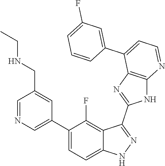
C1=NC=C(C2=CC=C3C(=C2F)C(C2=NC4=C(N2)N=CC=C4C2=CC(F)=CC=C2)=NN3)C=C1CNCC
